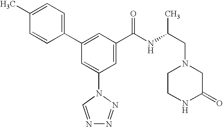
C1(C2=CC(C(NC(CN3CC(=O)NCC3)C)=O)=CC(N3C=NN=N3)=C2)=CC=C(C)C=C1
